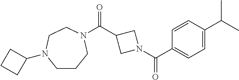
C(C1CN(C(C2=CC=C(C(C)C)C=C2)=O)C1)(=O)N1CCCN(C2CCC2)CC1
